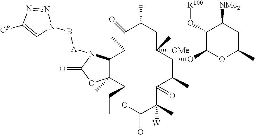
[CP]C1=CN(B[A]N2C3C(C)(OC2=O)C(CC)OC(=O)C(C)([W])C(=O)C(C)C(OC2OC(C)CC([NMe2])C2O[R100])C([OMe])(C)CC(C)C(=O)C3C)N=N1
